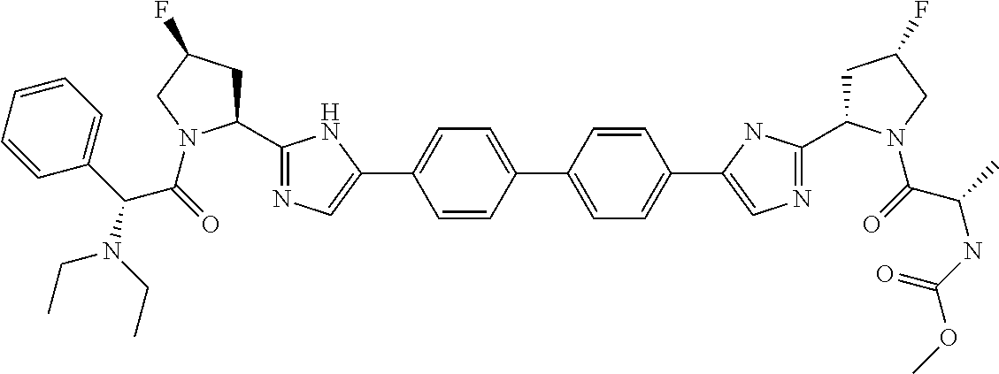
C1=CC(C2=CC=C(C3=CN=C(C4CC(F)CN4C(C(C)NC(OC)=O)=O)N3)C=C2)=CC=C1C1=CN=C(C2CC(F)CN2C(C(C2=CC=CC=C2)N(CC)CC)=O)N1
